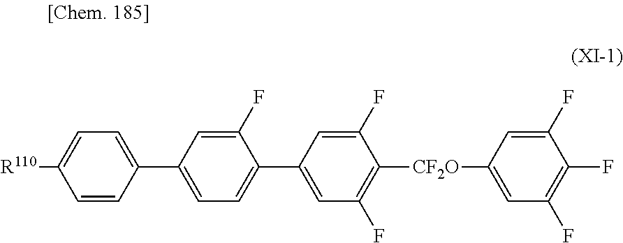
C1(F)=CC(C2=CC=C(C3=CC=C([R110])C=C3)C=C2F)=CC(F)=C1[CF2O]C1=CC(F)=C(F)C(F)=C1
